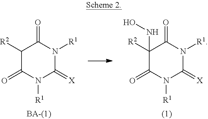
C1([R2])C(=O)N([R1])C(=[X])N([R1])C1=O.C1([R2])(NO)C(=O)N([R1])C(=[X])N([R1])C1=O
